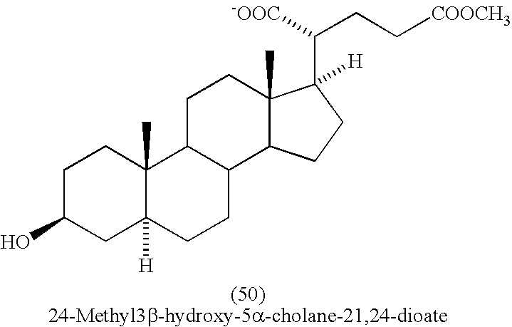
C1C(O)CC2([H])C(C)(C1)C1C(CC2)C2C(C)(CC1)C([H])(C([-OOC])CC[COOCH3])CC2
